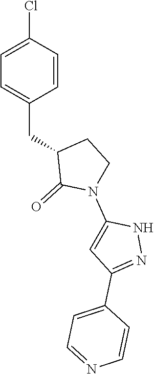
C1=C(Cl)C=CC(CC2C(=O)N(C3=CC(C4=CC=NC=C4)=NN3)CC2)=C1
